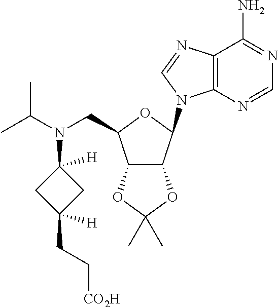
C12=C(N=CN=C1N)N(C1C3C(C(CN(C(C)C)C4([H])CC(CC[CO2H])([H])C4)O1)OC(C)(C)O3)C=N2
